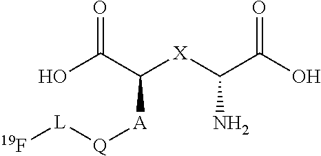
OC(C([X]C(N)C(O)=O)[A][Q][L][19F])=O
